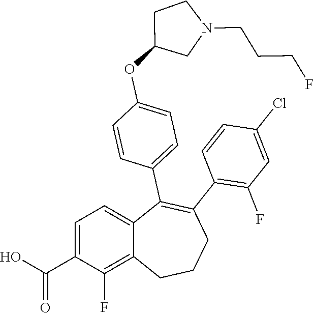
C1=C(C(O)=O)C(F)=C2C(=C1)C(C1=CC=C(OC3CN(CCCF)CC3)C=C1)=C(C1=C(F)C=C(Cl)C=C1)CCC2
